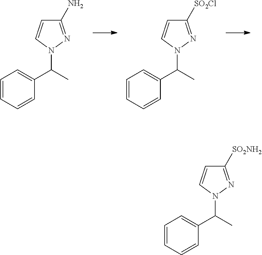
C1(N)=NN(C(C2=CC=CC=C2)C)C=C1.C1([SO2Cl])=NN(C(C2=CC=CC=C2)C)C=C1.C1([SO2NH2])=NN(C(C2=CC=CC=C2)C)C=C1
